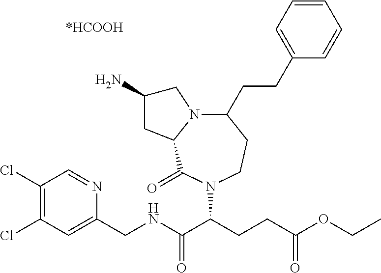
N12C(CCC3=CC=CC=C3)CCN(C(C(NCC3=CC(Cl)=C(Cl)C=N3)=O)CCC(OCC)=O)C(=O)C1CC(N)C2
